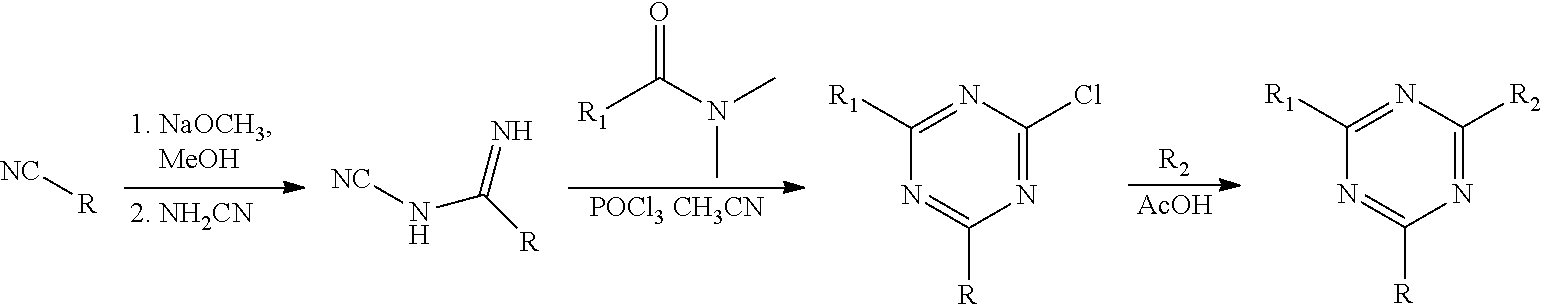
[NC][R].[NC]NC([R])=N.O=C(N(C)C)[R1].[POCl3 CH3CN].N1=C([R])N=C(Cl)N=C1[R1].[AcOH].[R2].N1=C([R])N=C([R2])N=C1[R1]
